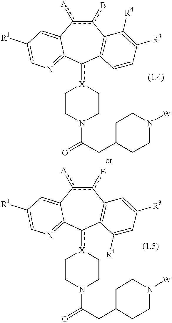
c1([X]2CCN(C(=O)CC3CCN([W])CC3)CC2)C2=C(c(b)c([A])C3=CC([R1])=CN=C13)C([R4])=C([R3])C=C2.c1([X]2CCN(C(=O)CC3CCN([W])CC3)CC2)C2=C(c(b)c([A])C3=CC([R1])=CN=C13)C=C([R3])C=C2[R4]
